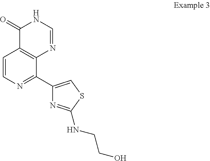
C1=CN=C(C2=CSC(NCCO)=N2)C2=C1C(=O)NC=N2
